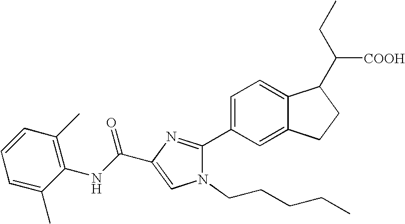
C1=C(C)C(NC(C2=CN(CCCCC)C(C3=CC=C4C(=C3)CCC4C(CC)[COOH])=N2)=O)=C(C)C=C1
